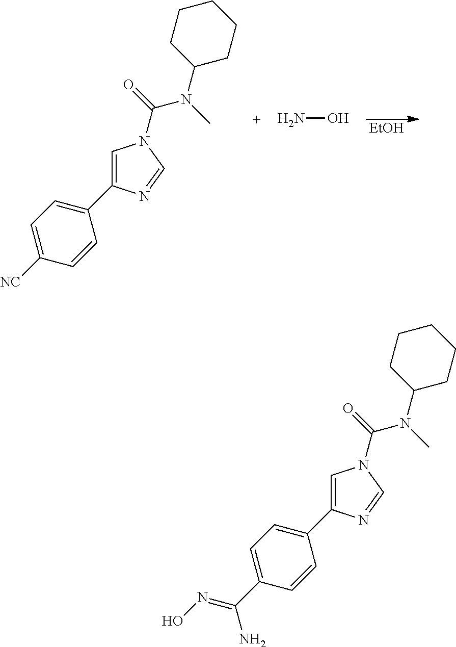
[EtOH].C1(N(C)C(N2C=C(C3=CC=C([NC])C=C3)N=C2)=O)CCCCC1.NO.C1(N(C)C(N2C=C(C3=CC=C(C(=NO)N)C=C3)N=C2)=O)CCCCC1
